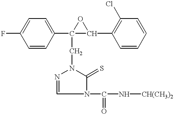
FC1=CC=C(C2(CN3N=CN(C(N[CH(CH3)2])=O)C3=S)C(C3=C(Cl)C=CC=C3)O2)C=C1
